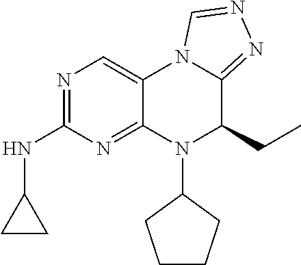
C1(NC2=NC=C3C(=N2)N(C2CCCC2)C(CC)C2=NN=CN32)CC1
